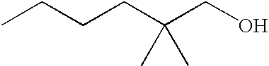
C(CC(CO)(C)C)CC
